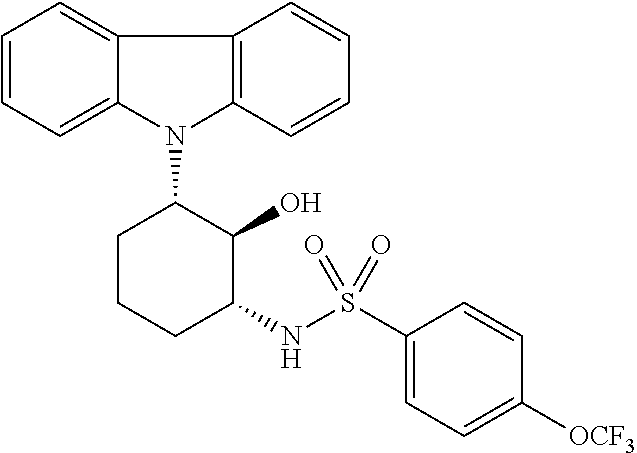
N1(C2CCCC(NS(C3=CC=C([OCF3])C=C3)(=O)=O)C2O)C2=C(C3=CC=CC=C13)C=CC=C2
